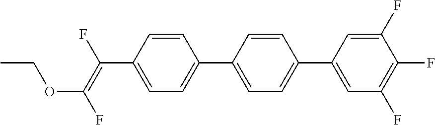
C1=CC(C(=C(F)OCC)F)=CC=C1C1=CC=C(C2=CC(F)=C(F)C(F)=C2)C=C1
